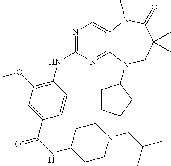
N1=C(NC2=C(OC)C=C(C(NC3CCN(CC(C)C)CC3)=O)C=C2)N=C2C(=C1)N(C)C(=O)C(C)(C)CN2C1CCCC1
